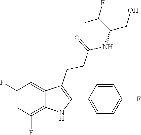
C1=CC(F)=CC=C1C1=C(CCC(=O)NC(CO)C(F)F)C2=CC(F)=CC(F)=C2N1
